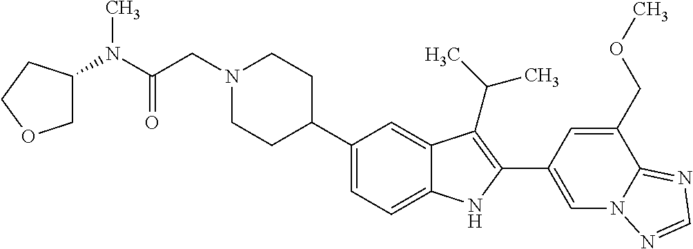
N1(CC(=O)N(C)C2COCC2)CCC(C2=CC=C3C(=C2)C(C(C)C)=C(C2=CN4C(=NC=N4)C(COC)=C2)N3)CC1
